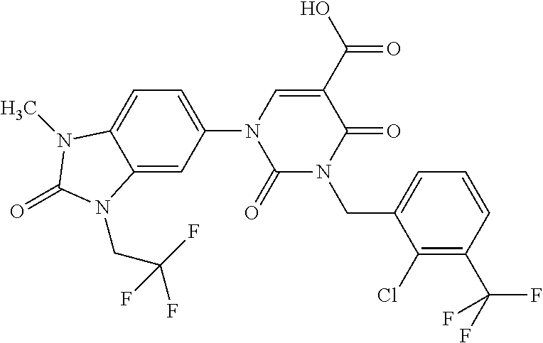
C1(=O)N(CC2=CC=CC(C(F)(F)F)=C2Cl)C(=O)C(C(O)=O)=CN1C1=CC=C2C(=C1)N(CC(F)(F)F)C(=O)N2C
